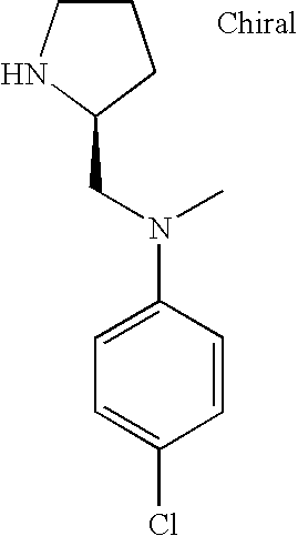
C1CNC(CN(C)C2=CC=C(Cl)C=C2)C1
